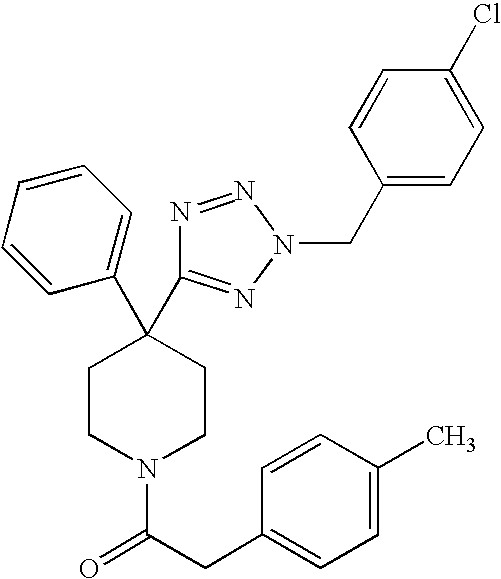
C1(C2(C3=NN(CC4=CC=C(Cl)C=C4)N=N3)CCN(C(CC3=CC=C(C)C=C3)=O)CC2)=CC=CC=C1
